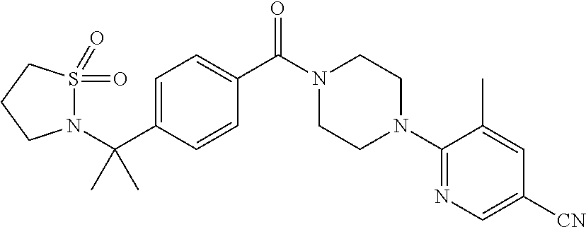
C1=C(C(N2S(=O)(=O)CCC2)(C)C)C=CC(C(N2CCN(C3=NC=C([CN])C=C3C)CC2)=O)=C1
